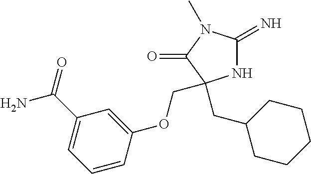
N1C(=N)N(C)C(=O)C1(CC1CCCCC1)COC1=CC(C(N)=O)=CC=C1
